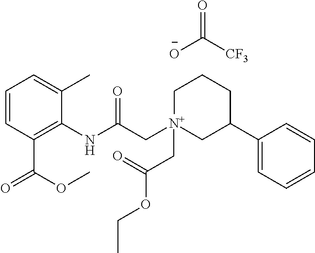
C1=CC(C(OC)=O)=C(NC(C[N+]2(CC(=O)OCC)CC(C3=CC=CC=C3)CCC2)=O)C(C)=C1.[O-]C([CF3])=O
